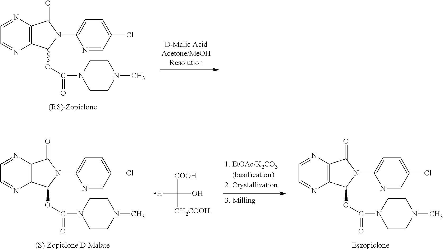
N1=CC=NC2=C1C(=O)N(C1=CC=C(Cl)C=N1)C2OC(N1CCN(C)CC1)=O.N1=CC=NC2=C1C(=O)N(C1=CC=C(Cl)C=N1)C2OC(N1CCN(C)CC1)=O.[H]C([COOH])(O)[CH2COOH].N1=CC=NC2=C1C(=O)N(C1=CC=C(Cl)C=N1)C2OC(N1CCN(C)CC1)=O
